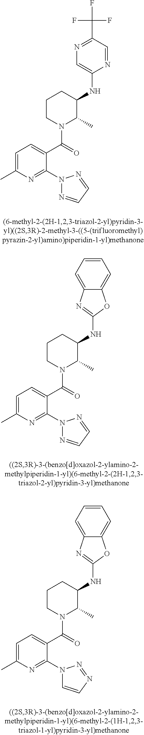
C1=C(C)N=C(N2N=CC=N2)C(C(=O)N2C(C)C(NC3=CN=C(C(F)(F)F)C=N3)CCC2)=C1.C1=C(C)N=C(N2N=CC=N2)C(C(=O)N2C(C)C(NC3=NC4=CC=CC=C4O3)CCC2)=C1.C1=C(C)N=C(N2C=CN=N2)C(C(=O)N2C(C)C(NC3=NC4=CC=CC=C4O3)CCC2)=C1
